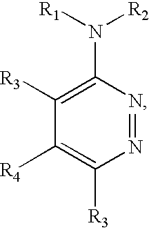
N1=NC(N([R1])[R2])=C([R3])C([R4])=C1[R3]
